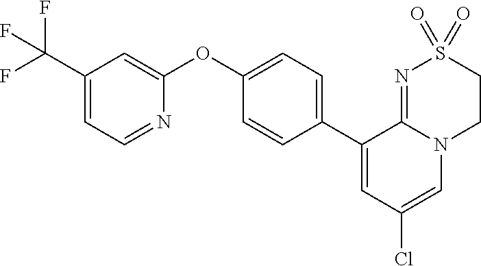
C1(C2=CC(Cl)=CN3C2=NS(=O)(=O)CC3)=CC=C(OC2=CC(C(F)(F)F)=CC=N2)C=C1
